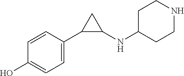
C1=C(O)C=CC(C2C(NC3CCNCC3)C2)=C1
